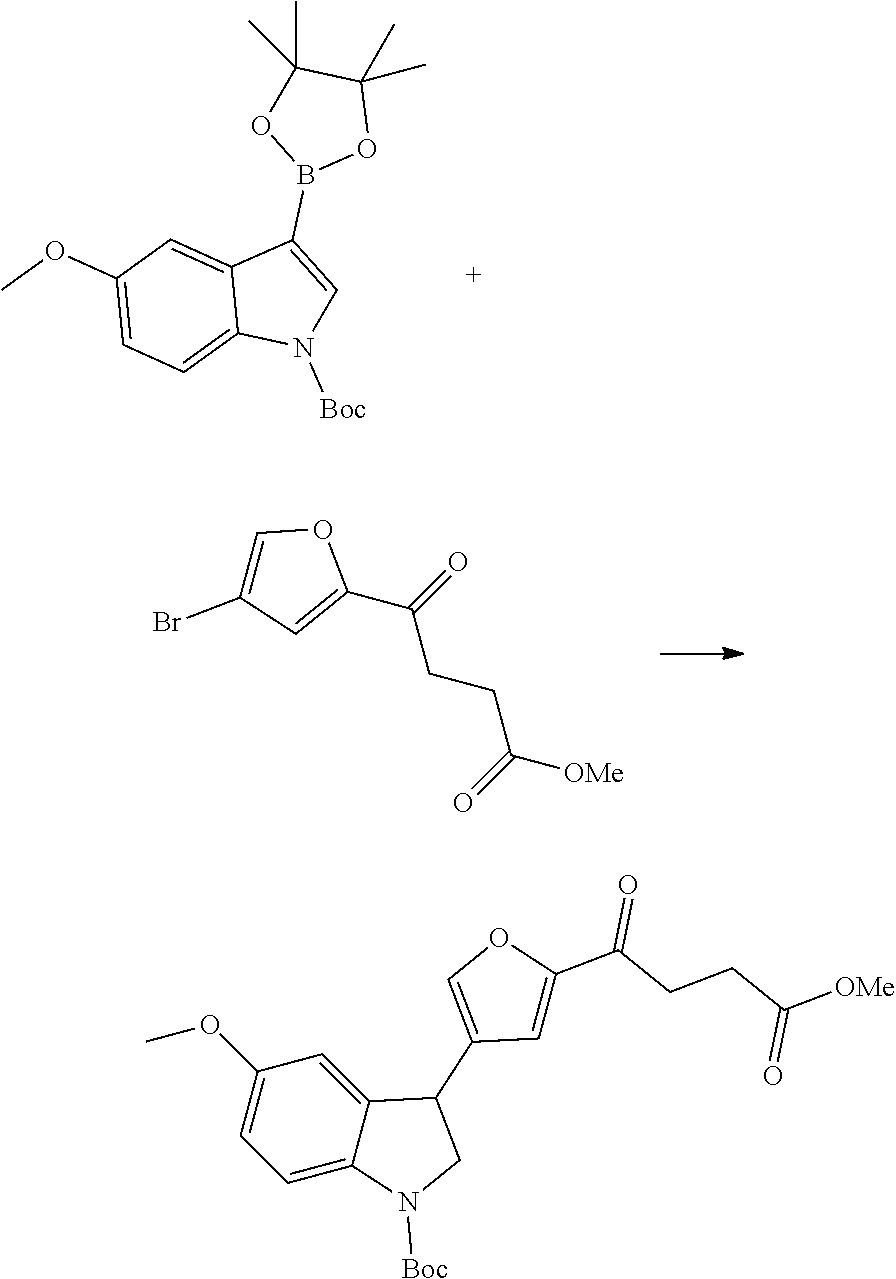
C1(OC)=CC=C2C(=C1)C(B1OC(C)(C)C(C)(C)O1)=CN2[Boc].C1=C(Br)C=C(C(CCC(=O)[OMe])=O)O1.C1(OC)=CC=C2C(=C1)C(C1=COC(C(CCC([OMe])=O)=O)=C1)CN2[Boc]
